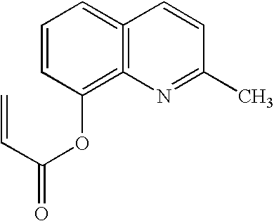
C1=CC(OC(=O)C=C)=C2=C(=C1)C=CC(C)=N2
